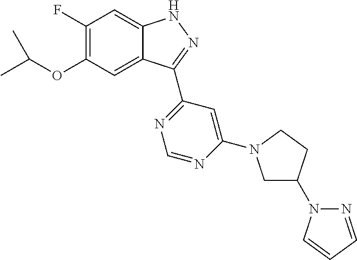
C1(F)=C(OC(C)C)C=C2C(=C1)NN=C2C1=NC=NC(N2CC(N3N=CC=C3)CC2)=C1
